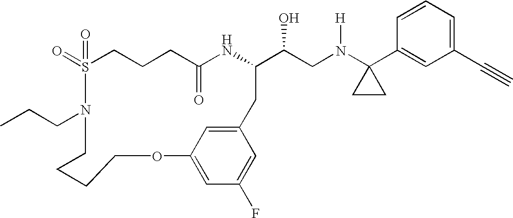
S1(=O)(=O)CCCC(=O)NC(C(CN(C2(C3=CC(C#C)=CC=C3)CC2)[H])O)CC2=CC(=CC(F)=C2)OCCCCN1CCC
